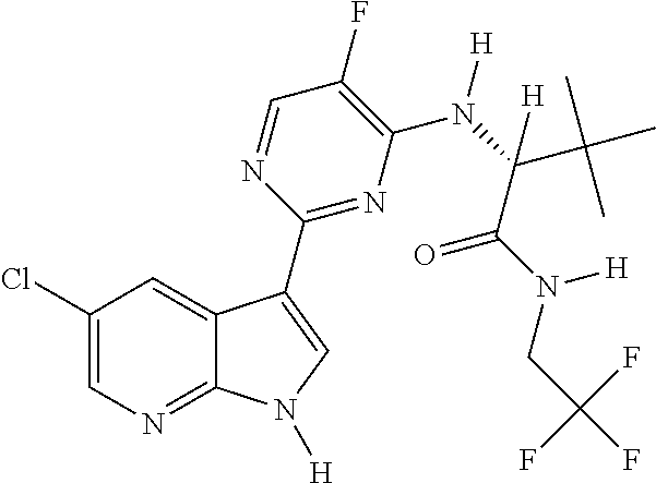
C1(F)=C(N(C(C(N(CC(F)(F)F)[H])=O)(C(C)(C)C)[H])[H])N=C(C2=CN([H])C3=NC=C(Cl)C=C32)N=C1
